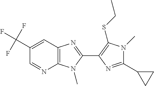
C1=NC2=C(C=C1C(F)(F)F)N=C(C1=C(SCC)N(C)C(C3CC3)=N1)N2C
